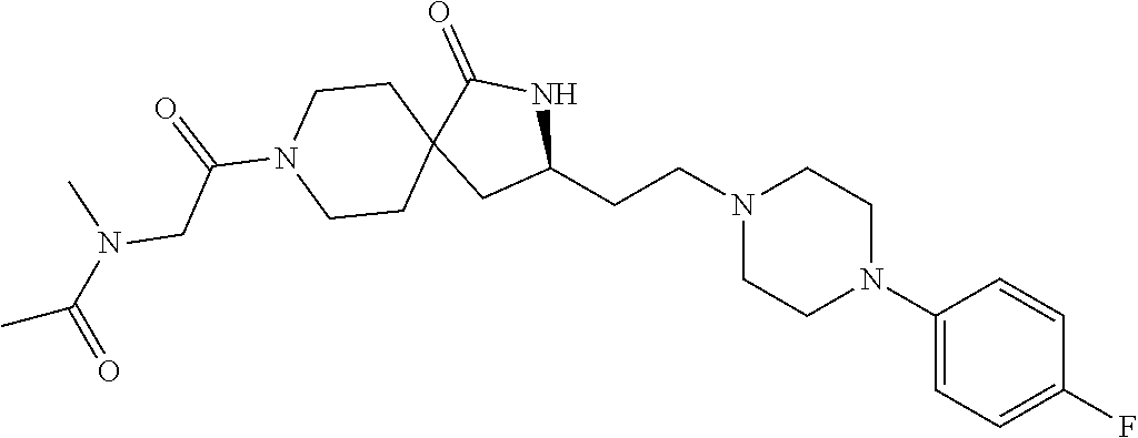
C1(N2CCN(CCC3NC(=O)C4(C3)CCN(C(=O)CN(C(C)=O)C)CC4)CC2)=CC=C(F)C=C1
